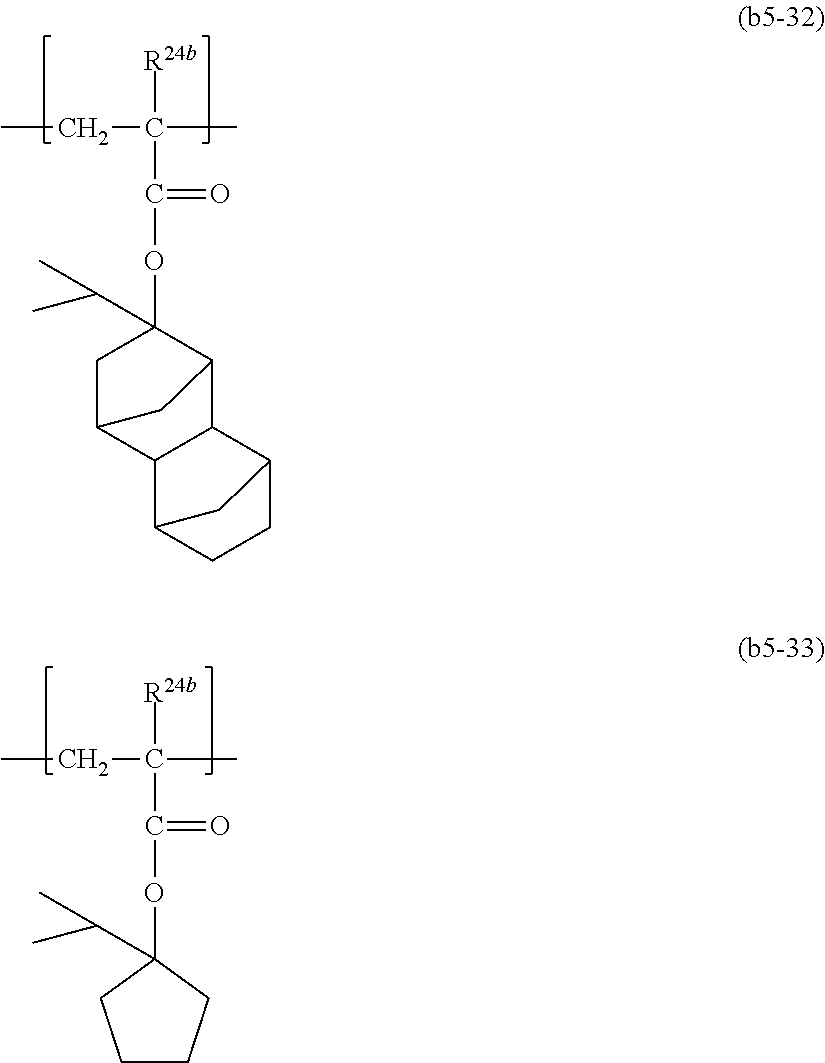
CCC(C)([R24b])C(=O)OC1(C(C)C)CC2C3C(C1C2)C1CCC3C1.CCC(C)([R24b])C(=O)OC1(C(C)C)CCCC1
